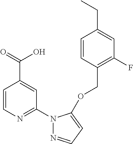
C1=CN=C(N2N=CC=C2OCC2=C(F)C=C(CC)C=C2)C=C1C(=O)O
